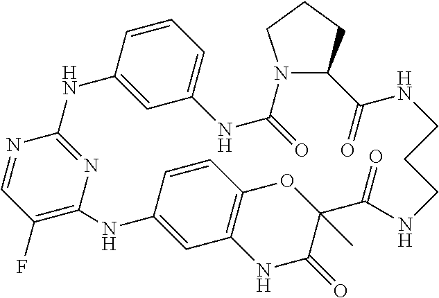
C1(F)=C2N=C(N=C1)NC1=CC(=CC=C1)NC(=O)N1C(CCC1)C(=O)NCCCNC(=O)C1(C)OC3=C(NC1=O)C=C(C=C3)N2
